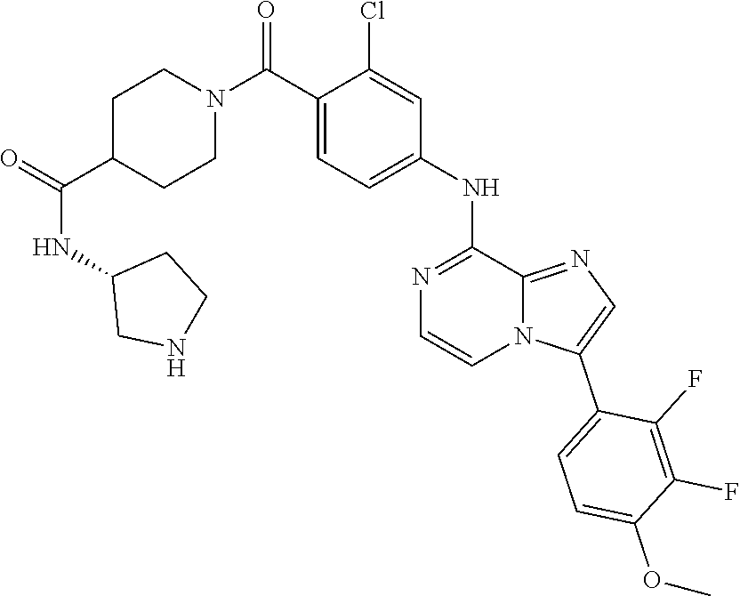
C1(C(N2CCC(C(NC3CNCC3)=O)CC2)=O)=CC=C(NC2=NC=CN3C2=NC=C3C2=CC=C(OC)C(F)=C2F)C=C1Cl
